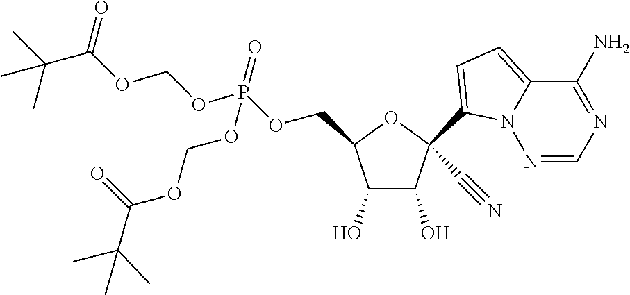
C1(O)C(O)C(COP(OCOC(C(C)(C)C)=O)(OCOC(C(C)(C)C)=O)=O)OC1(C1=CC=C2N1N=CN=C2N)C#N
